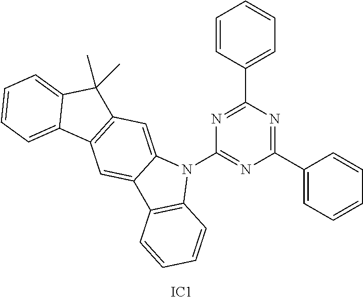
C1(C2=CC=CC=C2)=NC(C2=CC=CC=C2)=NC(N2C3=CC4=C(C=C3C3=C2C=CC=C3)C2=CC=CC=C2C4(C)C)=N1.[IC1]
